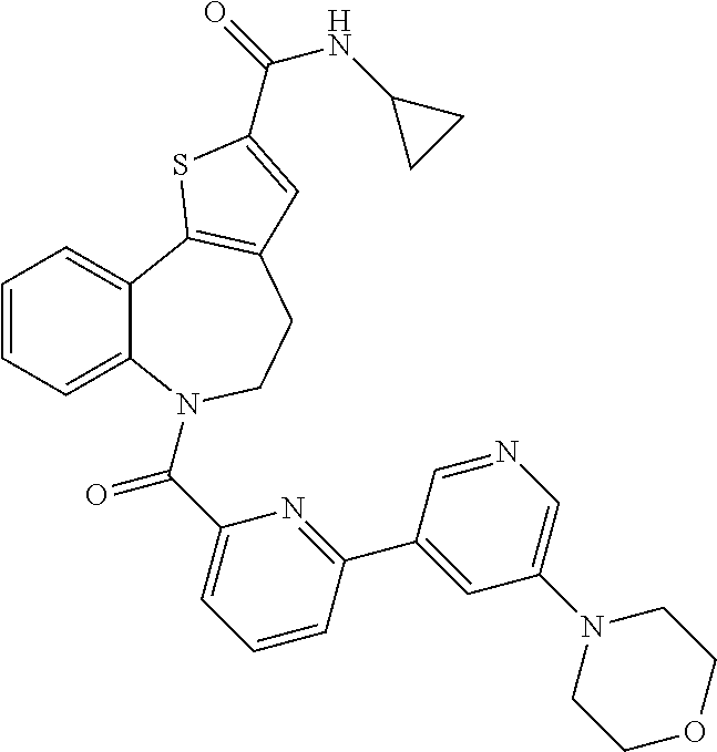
C12=CC=CC=C1N(C(=O)C1=CC=CC(C3=CC(N4CCOCC4)=CN=C3)=N1)CCC1=C2SC(C(NC2CC2)=O)=C1
